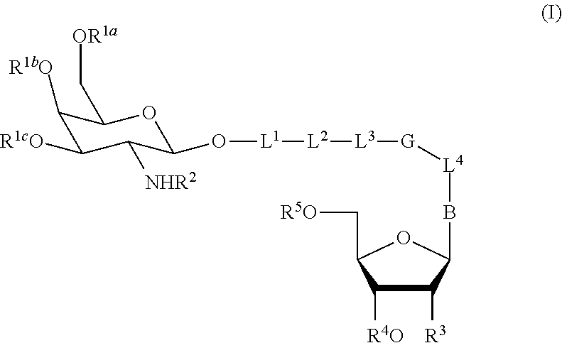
C1([R3])C([R4O])C(C[R5O])OC1B[L4][G][L3][L2][L1]OC1C([NHR2])C([R1cO])C([R1bO])C(C[OR1a])O1
